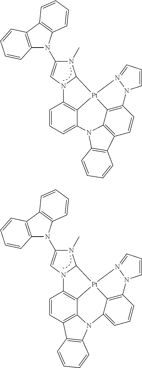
N1(C)C(N2C3=C(C4=C2C=CC=C4)C=CC=C3)=CN2C1[Pt]13C4=C2C=CC=C4N2C4=C(C=CC(=C14)N1C=CC=N31)C1=C2C=CC=C1.N1(C)C(N2C3=C(C4=C2C=CC=C4)C=CC=C3)=CN2C1[Pt]13C4=C2C=CC2=C4N(C4=CC=CC(=C14)N1C=CC=N31)C1=C2C=CC=C1
